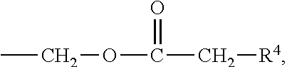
CCOC(C[R4])=O
